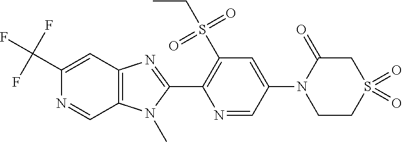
C1(C(F)(F)F)=CC2=C(C=N1)N(C)C(C1=C(S(CC)(=O)=O)C=C(N3CCS(=O)(=O)CC3=O)C=N1)=N2
